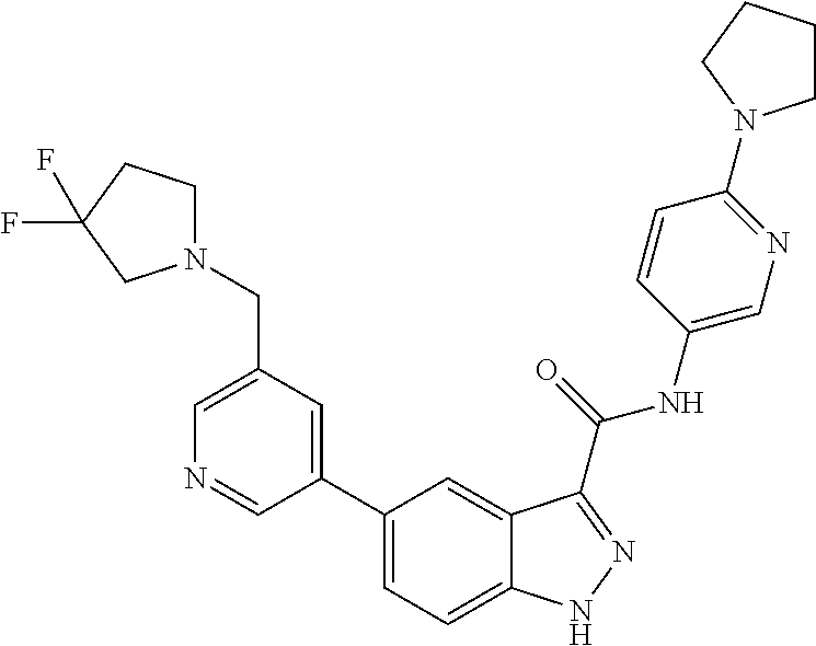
C1(CN2CCC(F)(F)C2)=CN=CC(C2=CC=C3C(=C2)C(C(NC2=CN=C(N4CCCC4)C=C2)=O)=NN3)=C1
